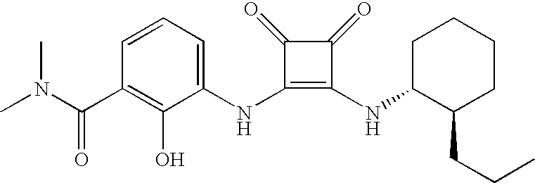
N(C1=C(NC2C(CCC)CCCC2)C(=O)C1=O)C1=CC=CC(C(=O)N(C)C)=C1O
